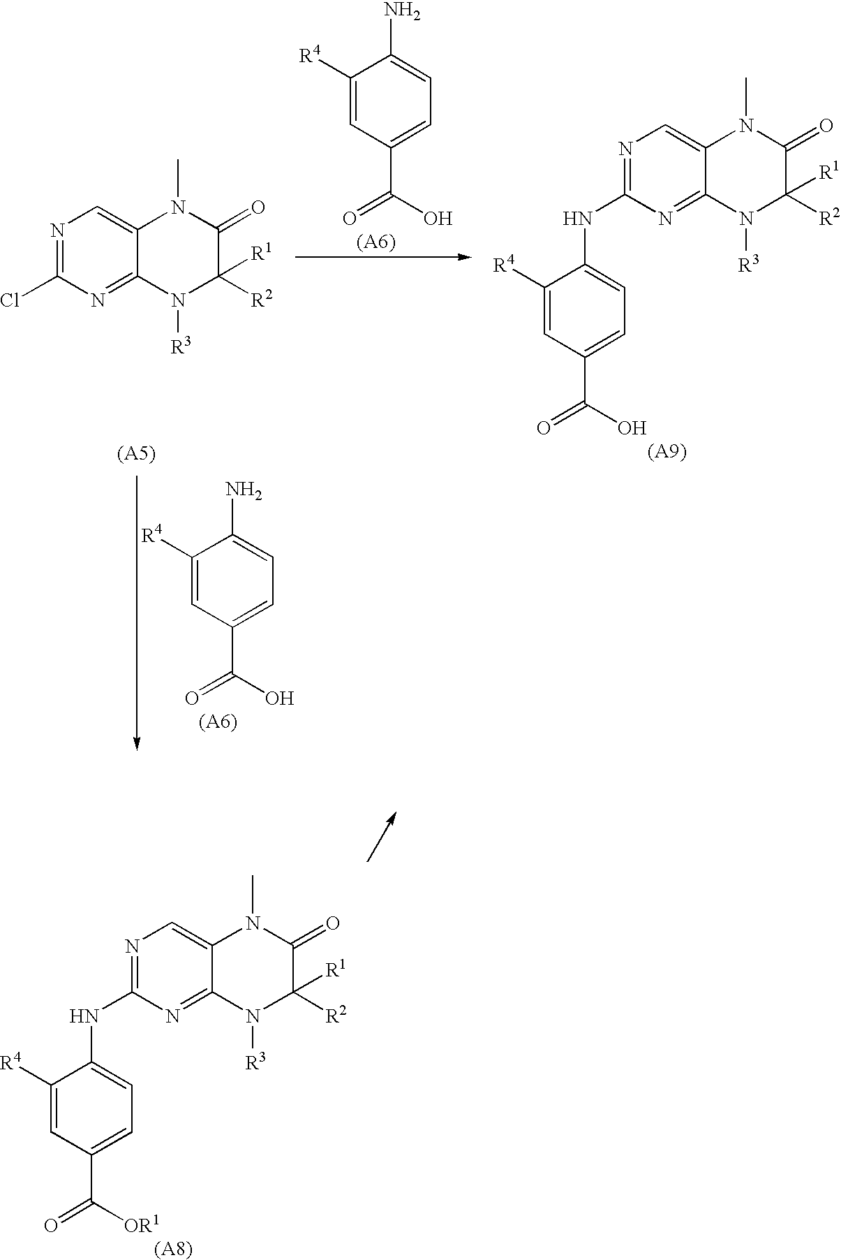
C1([R4])=CC(C(=O)O)=CC=C1NC1=NC=C2C(=N1)N([R3])C([R2])([R1])C(=O)N2C.N1=C(Cl)N=C2C(=C1)N(C)C(=O)C([R2])([R1])N2[R3].C1([R4])=CC(C(=O)O)=CC=C1N.C1([R4])=CC(C(=O)O)=CC=C1N.C1([R4])=CC(C(=O)[OR1])=CC=C1NC1=NC=C2C(=N1)N([R3])C([R2])([R1])C(=O)N2C
